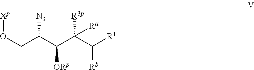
O(CC(C(C(C([R1])[Rb])([R3p])[Ra])[ORp])[N3])[Xp]
